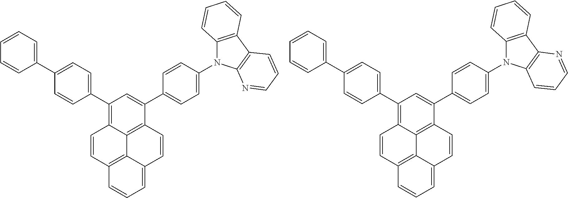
C1(C2=CC=C(C3=CC=CC=C3)C=C2)=C2C3=C(C(C4=CC=C(N5C6=C(C7=C5N=CC=C7)C=CC=C6)C=C4)=C1)C=CC1=CC=CC(=C31)C=C2.C1(C2=CC=C(C3=CC=CC=C3)C=C2)=C2C3=C(C(C4=CC=C(N5C6=C(C7=C5C=CC=N7)C=CC=C6)C=C4)=C1)C=CC1=CC=CC(=C31)C=C2
